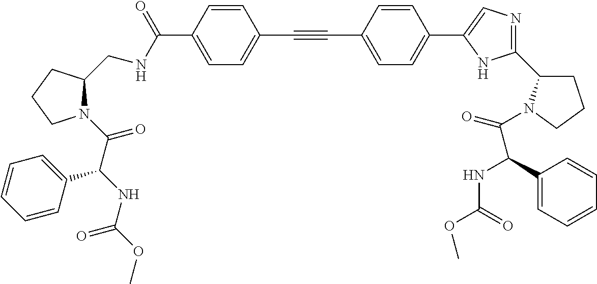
C1(C(NCC2N(C(C(NC(OC)=O)C3=CC=CC=C3)=O)CCC2)=O)=CC=C(C#CC2=CC=C(C3=CN=C(C4CCCN4C(=O)C(C4=CC=CC=C4)NC(OC)=O)N3)C=C2)C=C1
